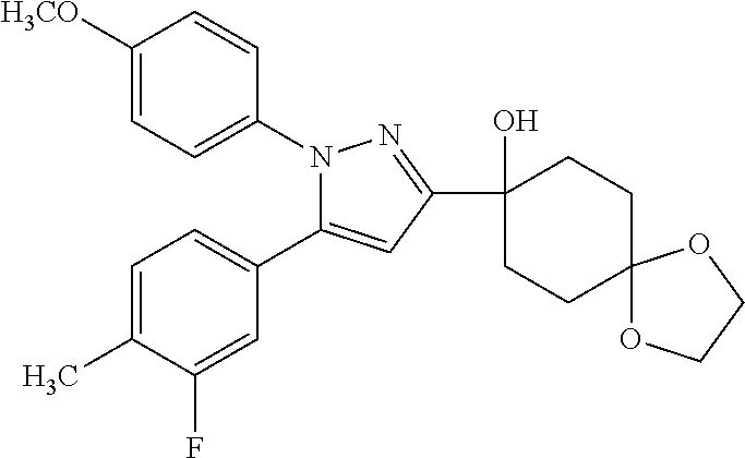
C1=C(C)C(F)=CC(C2=CC(C3(O)CCC4(CC3)OCCO4)=NN2C2=CC=C([H3CO])C=C2)=C1
